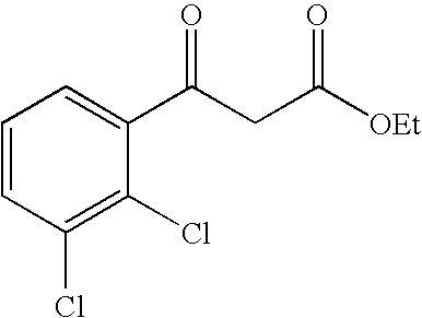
C1=CC(Cl)=C(Cl)C(C(CC([OEt])=O)=O)=C1
